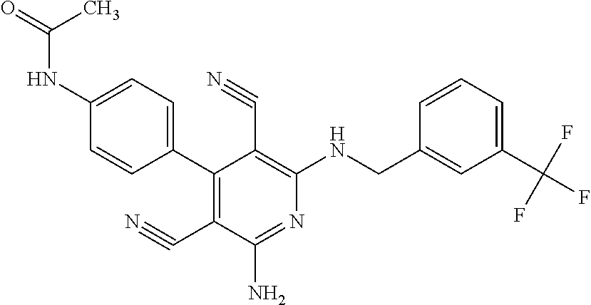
C1(C2=C(C#N)C(N)=NC(NCC3=CC(C(F)(F)F)=CC=C3)=C2C#N)=CC=C(NC(=O)C)C=C1
